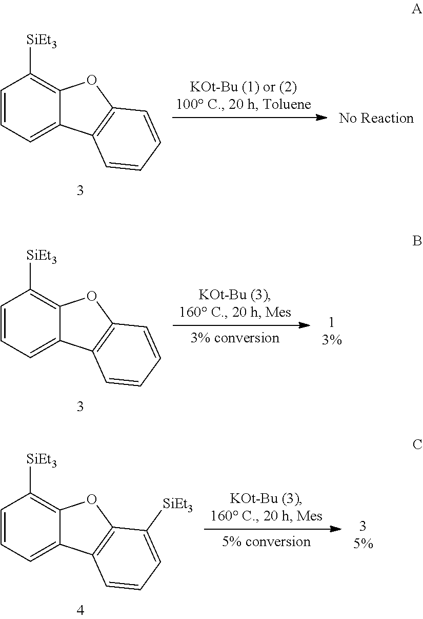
C1=CC=C2C(=C1[SiEt3])OC1=C2C=CC=C1.C1=CC=C2C(=C1[SiEt3])OC1=C2C=CC=C1.C1=CC=C2C(=C1[SiEt3])OC1=C2C=CC=C1[SiEt3]
